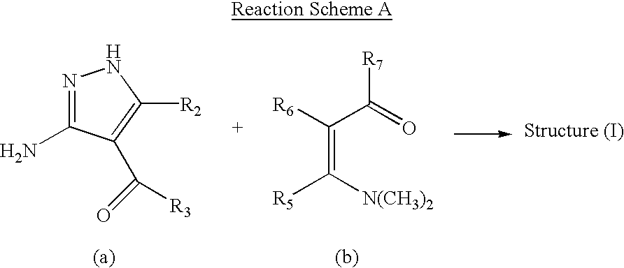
N1=C(N)C(C(=O)[R3])=C([R2])N1.C(C(=C([N(CH3)2])[R5])[R6])(=O)[R7]
